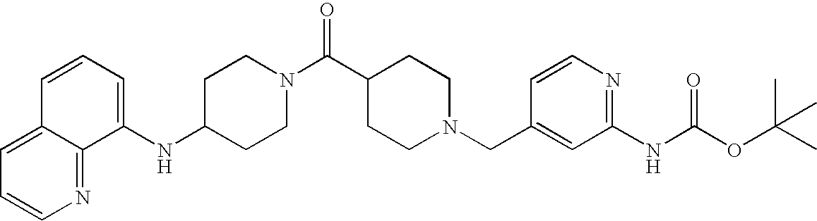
C1(NC2=CC=CC3=CC=CN=C23)CCN(C(C2CCN(CC3=CC(NC(OC(C)(C)C)=O)=NC=C3)CC2)=O)CC1
